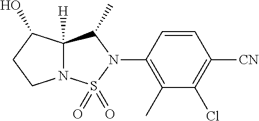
N12C([H])(C(O)CC1)C(C)N(C1=C(C)C(Cl)=C([CN])C=C1)S2(=O)=O
